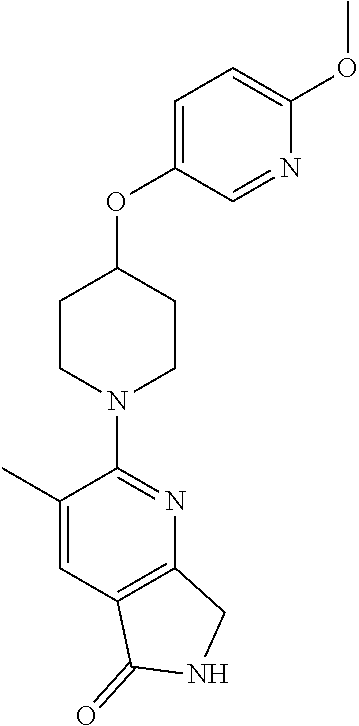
C1=C(OC2CCN(C3=NC4=C(C=C3C)C(=O)NC4)CC2)C=NC(OC)=C1
